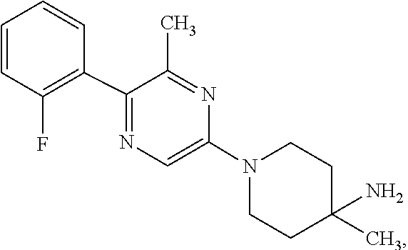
C1C(N)(C)CCN(C2=CN=C(C3=C(F)C=CC=C3)C(C)=N2)C1
